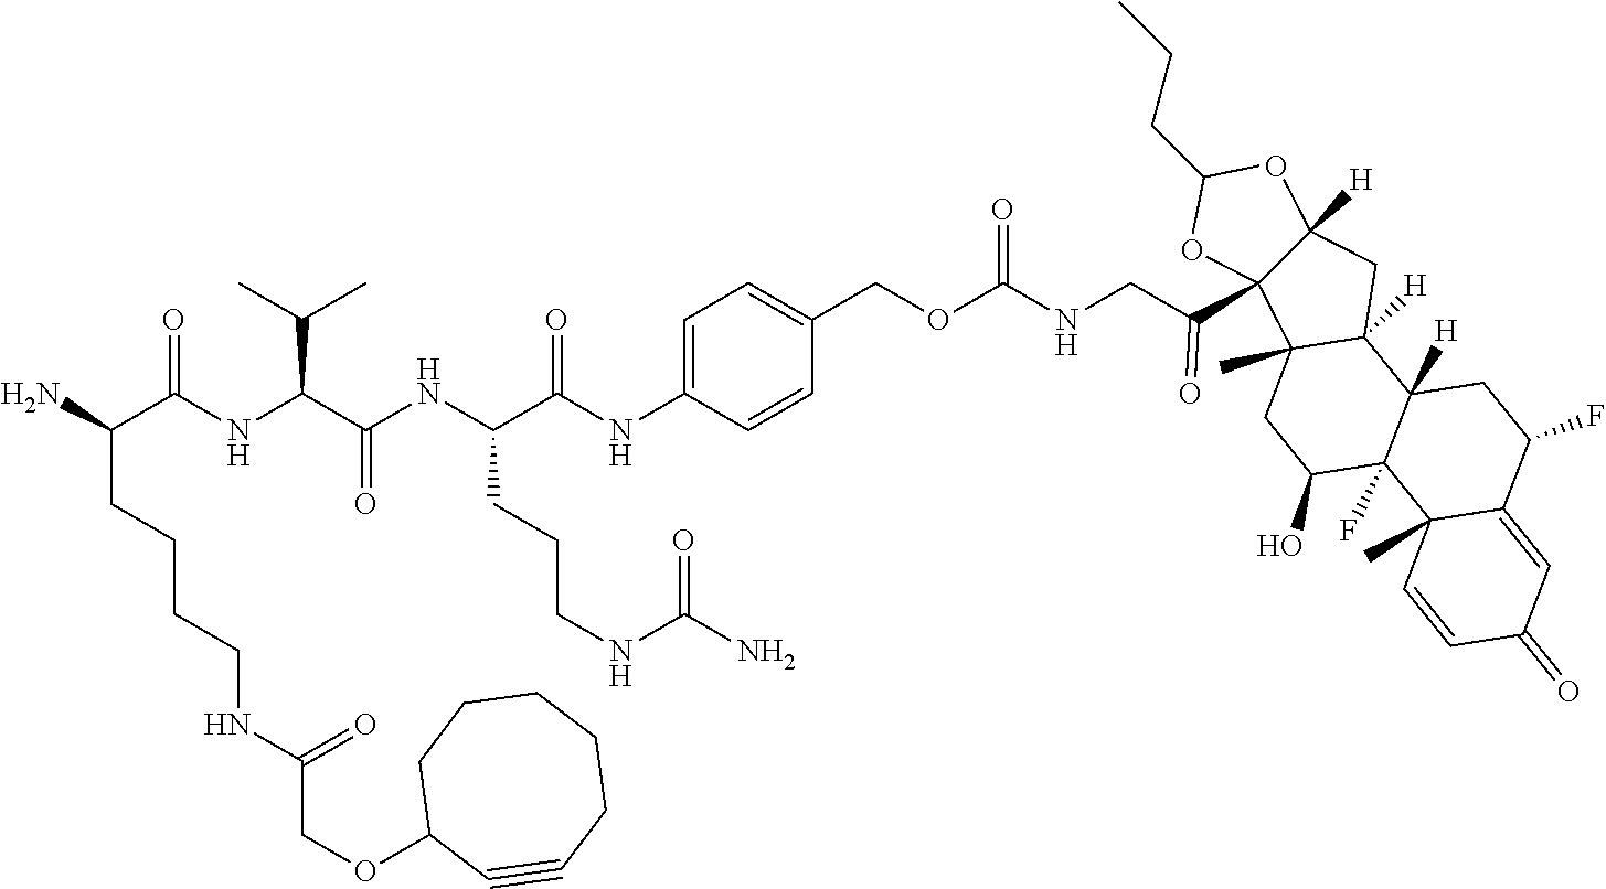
N(C(C(NC(C(NC1=CC=C(COC(NCC(C23C([H])(CC4([H])C2(C)CC(O)C2(F)C4([H])CC(F)C4=CC(=O)C=CC24C)OC(CCC)O3)=O)=O)C=C1)=O)CCCNC(N)=O)=O)C(C)C)C(C(N)CCCCNC(COC1CCCCCC#C1)=O)=O
